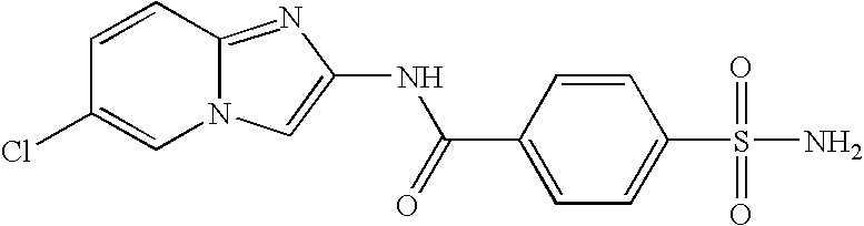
C1=CC2=NC(NC(=O)C3=CC=C(S(N)(=O)=O)C=C3)=CN2C=C1Cl
